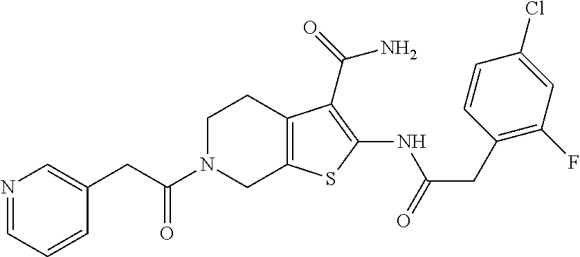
C(C1=CN=CC=C1)C(N1CC2=C(CC1)C(C(=O)N)=C(NC(CC1=C(F)C=C(Cl)C=C1)=O)S2)=O
